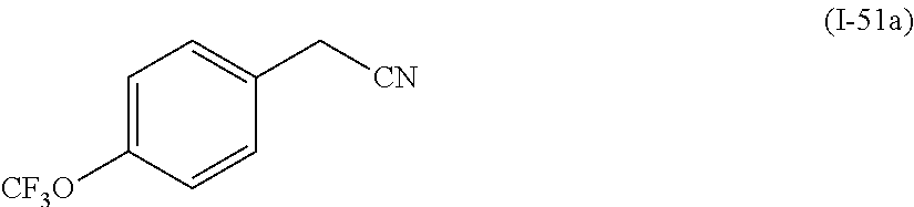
C1=C([CF3O])C=CC(C[CN])=C1
